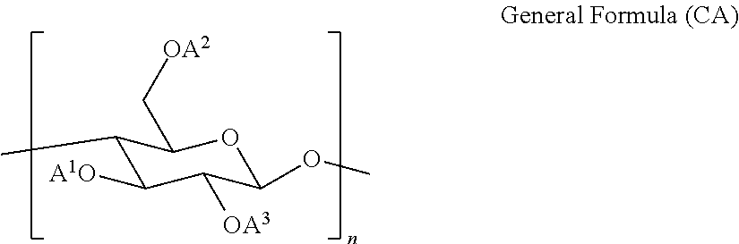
C1(OC)OC(C[OA2])C(C)C([A1O])C1[OA3]
